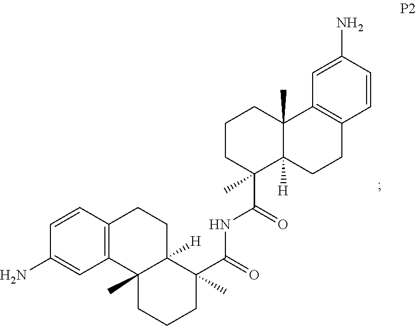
NC1=CC2=C(C=C1)CCC1([H])C2(C)CCCC1(C(=O)NC(C1(C)C2([H])C(C)(CCC1)C1=C(CC2)C=CC(N)=C1)=O)C
